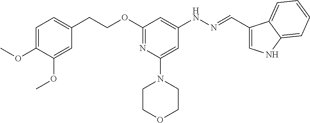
O(C1=NC(N2CCOCC2)=CC(NN=CC2=CNC3=CC=CC=C23)=C1)CCC1=CC=C(OC)C(OC)=C1
